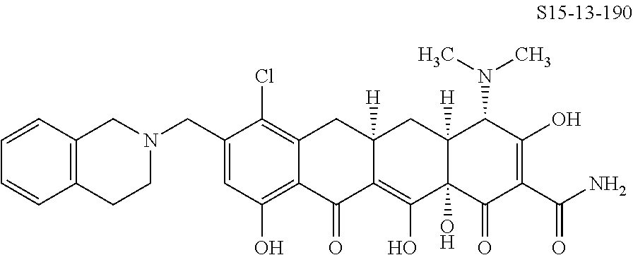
C1(CN2CCC3=C(C2)C=CC=C3)=CC(O)=C2C(=C1Cl)CC1([H])C(=C(O)C3(O)C([H])(C1)C(N(C)C)C(O)=C(C(=O)N)C3=O)C2=O
